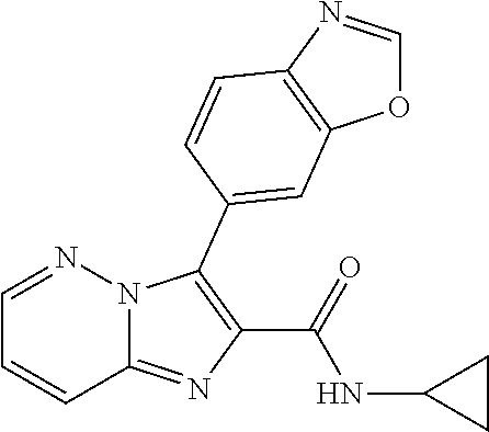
C12=NC(C(=O)NC3CC3)=C(C3=CC4=C(N=CO4)C=C3)N1N=CC=C2
